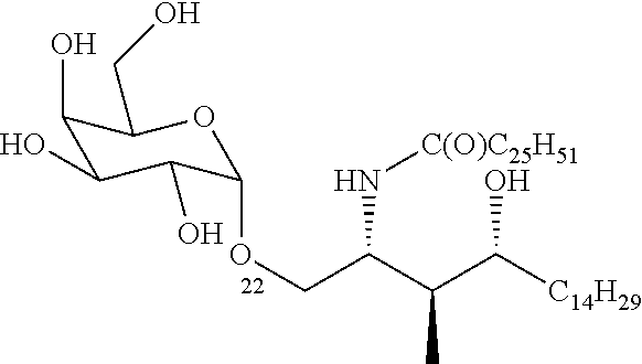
C1(O)C(O)C(O)C(OCC(C(C([C14H29])O)C)N[C(O)C25H51])OC1CO
